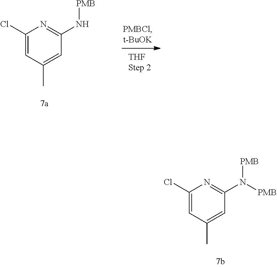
C1(Cl)=CC(C)=CC(N[PMB])=N1.C1(Cl)=CC(C)=CC(N([PMB])[PMB])=N1
